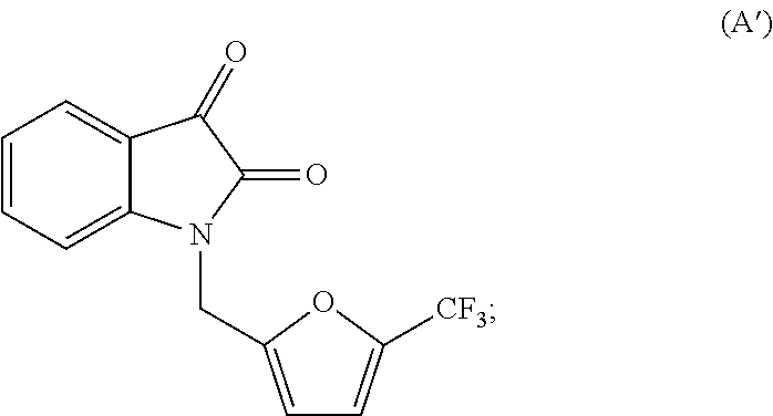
C1=CC=C2C(=C1)C(=O)C(=O)N2CC1=CC=C([CF3])O1
